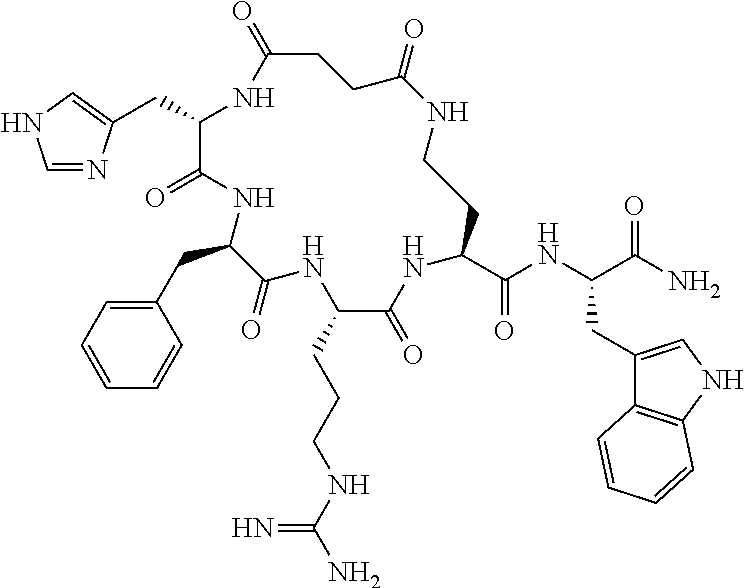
C(C1C(=O)NC(CC2=CC=CC=C2)C(=O)NC(CCCNC(N)=N)C(=O)NC(C(NC(C(N)=O)CC2=CNC3=C2C=CC=C3)=O)CCNC(=O)CCC(=O)N1)C1=CNC=N1
